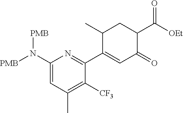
N(C1=CC(C)=C([CF3])C(C2=CC(=O)C(C(=O)[OEt])CC2C)=N1)([PMB])[PMB]
